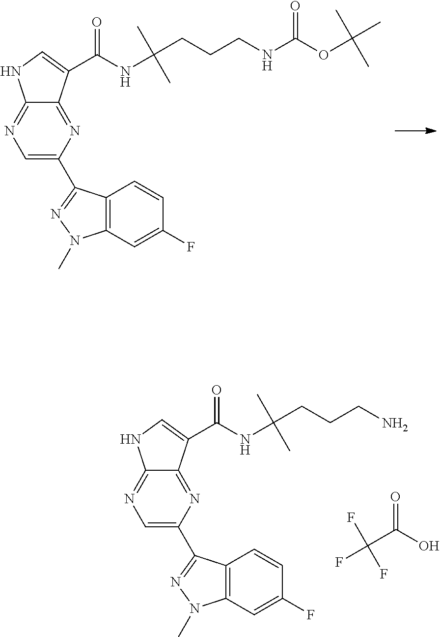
C1=C(C2=NN(C)C3=C2C=CC(F)=C3)N=C2C(=N1)NC=C2C(NC(C)(C)CCCN)=O.O=C(O)C(F)(F)F.C1=C(C2=NN(C)C3=C2C=CC(F)=C3)N=C2C(=N1)NC=C2C(NC(C)(C)CCCNC(OC(C)(C)C)=O)=O
